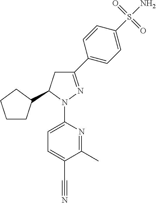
C1CC(C2CC(C3=CC=C(S(N)(=O)=O)C=C3)=NN2C2=CC=C(C#N)C(C)=N2)CC1
